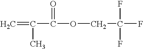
C=C(C(OCC(F)(F)F)=O)C
